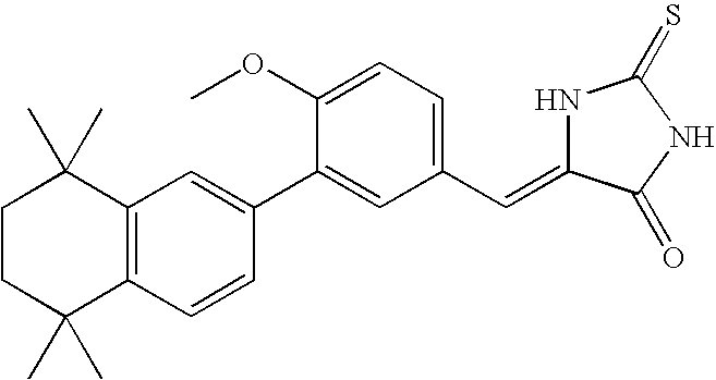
C1CC(C)(C)C2=C(C1(C)C)C=C(C1=CC(C=C3NC(=S)NC3=O)=CC=C1OC)C=C2
